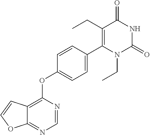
C12=NC=NC(OC3=CC=C(C4=C(CC)C(=O)NC(=O)N4CC)C=C3)=C1C=CO2
